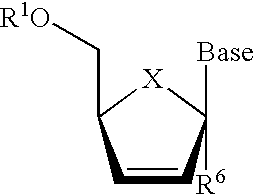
C1=CC([Base])([R6])[X]C1C[R1O]
